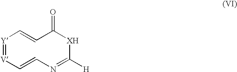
[Y]1=[V]C=CN=C([H])[XH]C(=O)C=C1
